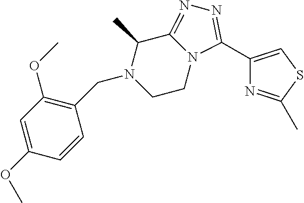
C1(OC)=C(CN2C(C)C3=NN=C(C4=CSC(C)=N4)N3CC2)C=CC(OC)=C1
